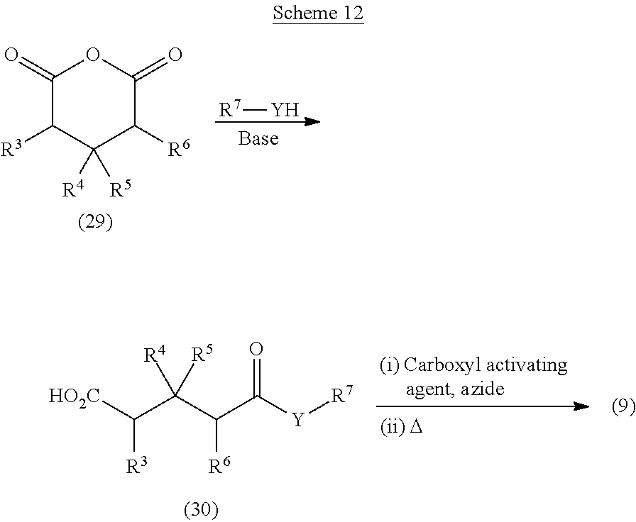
C1(=O)C([R3])C([R4])([R5])C([R6])C(=O)O1.[R7][Y].C(C(C(C([Y][R7])=O)[R6])([R4])[R5])([HO2C])[R3]
